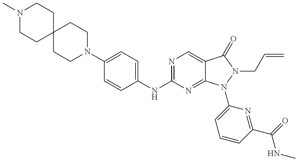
N1(C)CCC2(CC1)CCN(C1=CC=C(NC3=NC=C4C(=N3)N(C3=CC=CC(C(NC)=O)=N3)N(CC=C)C4=O)C=C1)CC2
